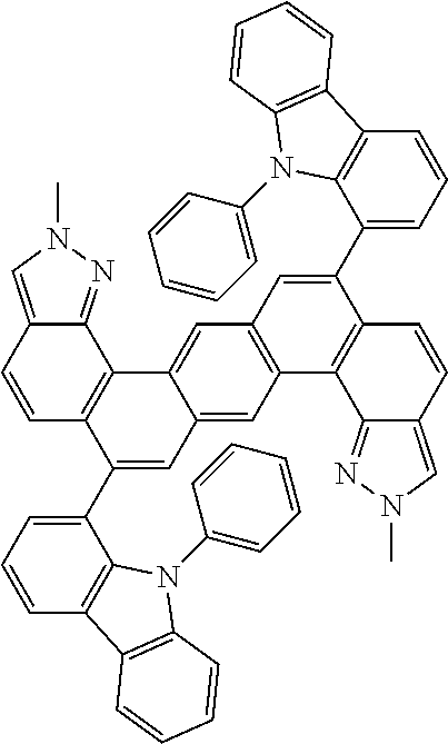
C1=CC2=CN(C)N=C2C2=C1C(C1=CC=CC3=C1N(C1=CC=CC=C1)C1=C3C=CC=C1)=CC1=CC3=C(C=C21)C=C(C1=CC=CC2=C1N(C1=CC=CC=C1)C1=C2C=CC=C1)C1=C3C2=NN(C)C=C2C=C1
